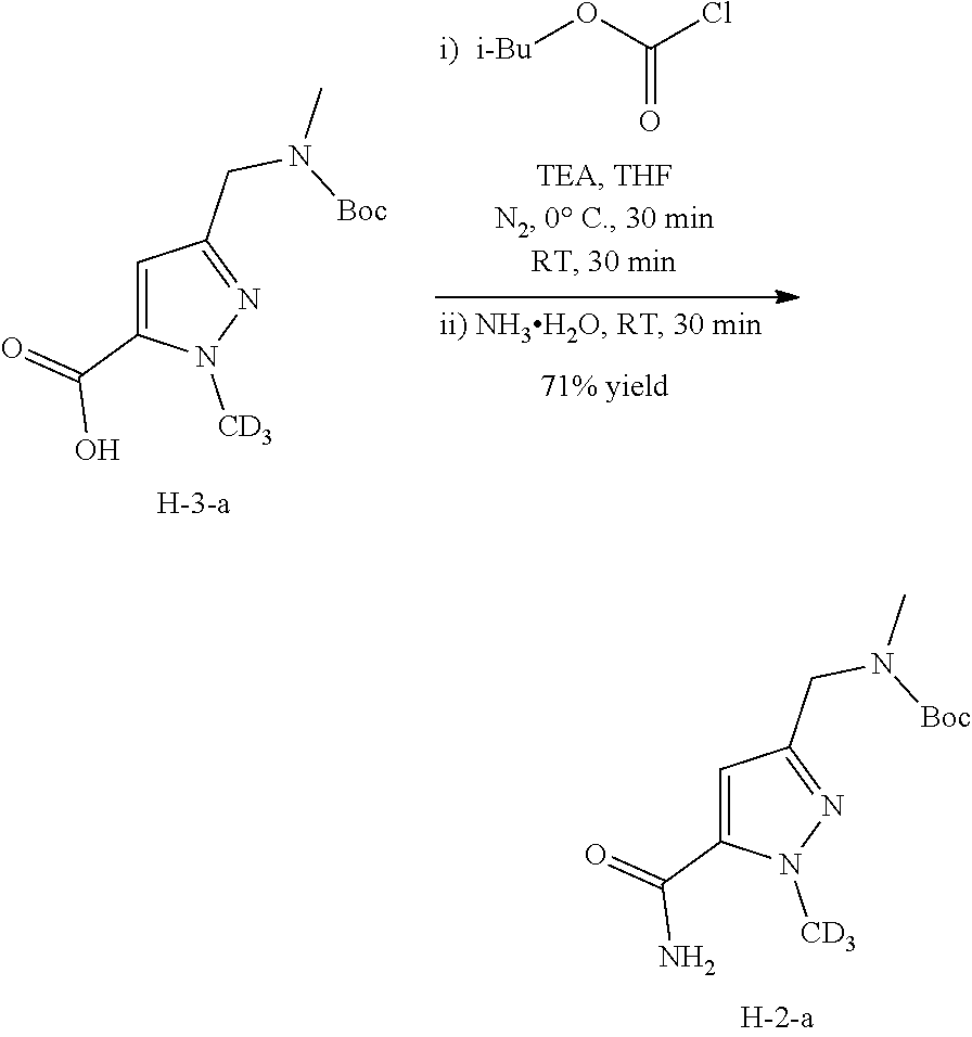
C1=C(C(=O)N)N([CD3])N=C1CN([Boc])C.C1=C(C(=O)O)N([CD3])N=C1CN([Boc])C.[i-Bu]OC(Cl)=O
